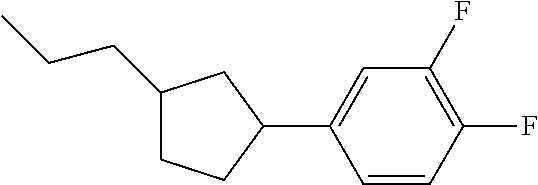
C1(CCC)CCC(C2=CC(F)=C(F)C=C2)C1
